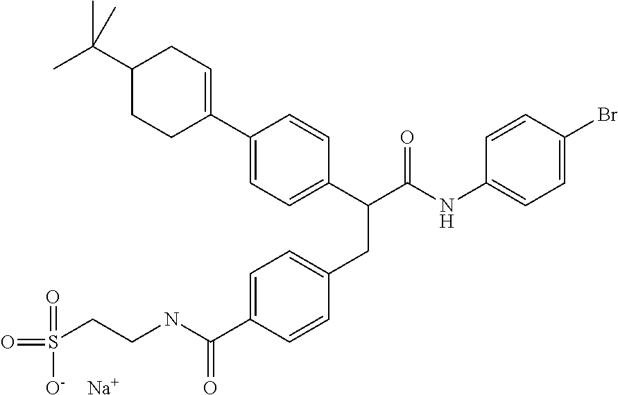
C1=C(C(NCCS(=O)([O-])=O)=O)C=CC(CC(C(NC2=CC=C(Br)C=C2)=O)C2=CC=C(C3=CCC(C(C)(C)C)CC3)C=C2)=C1.[Na]
